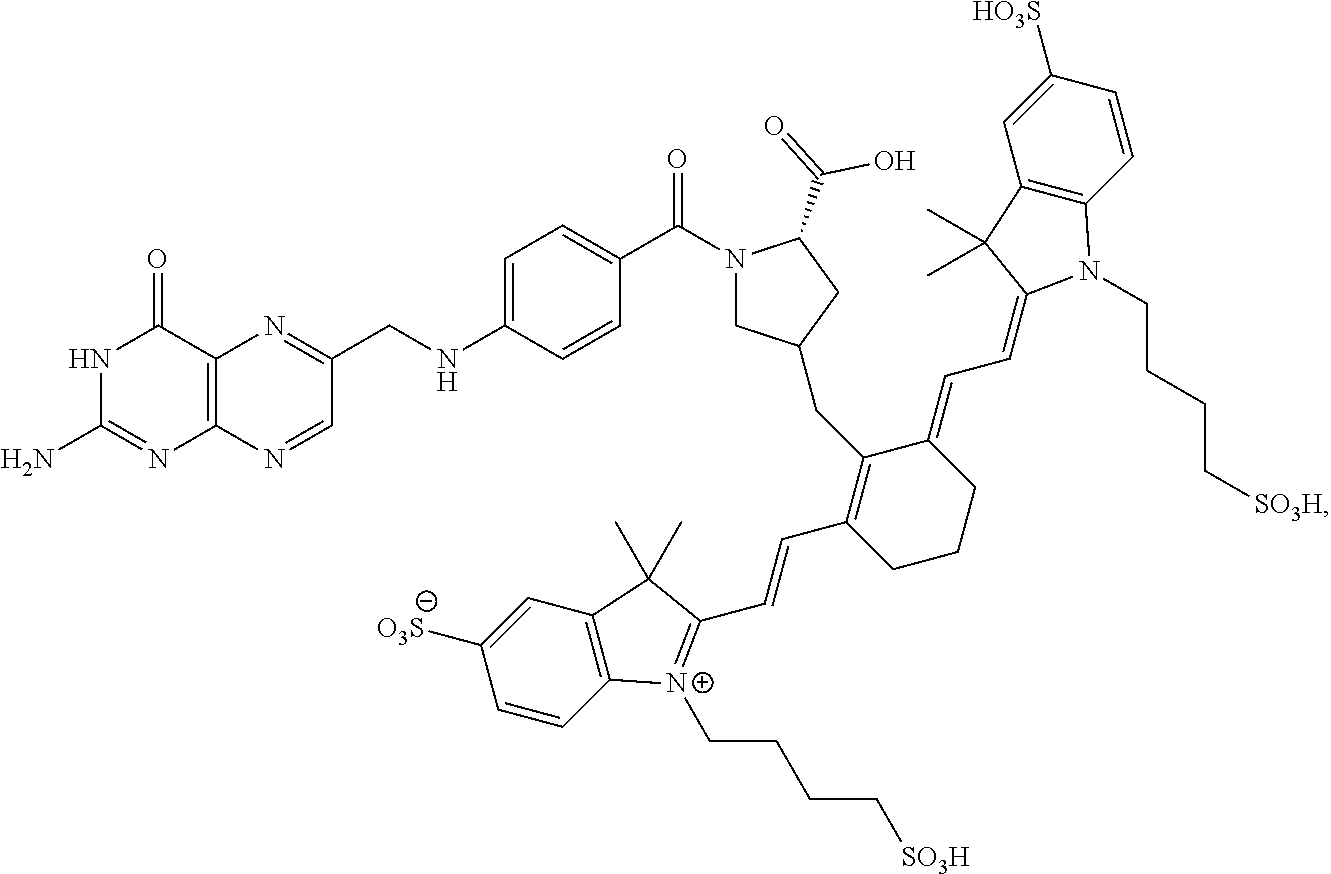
N1C(N)=NC2=C(C1=O)N=C(CNC1=CC=C(C(=O)N3CC(CC4=C(C=CC5=[N+](CCCC[SO3H])C6=C(C=C([O3S])C=C6)C5(C)C)CCCC4=CC=C4C(C)(C)C5=C(C=CC([HO3S])=C5)N4CCCC[SO3H])CC3C(=O)O)C=C1)C=N2
